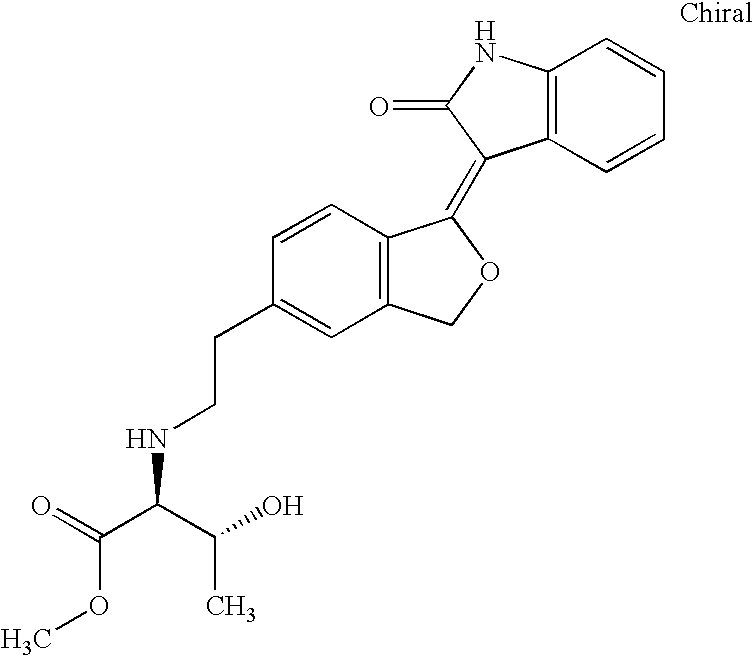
C1=CC(CCNC(C(=O)OC)C(C)O)=CC2=C1C(=C1C3=C(NC1=O)C=CC=C3)OC2
